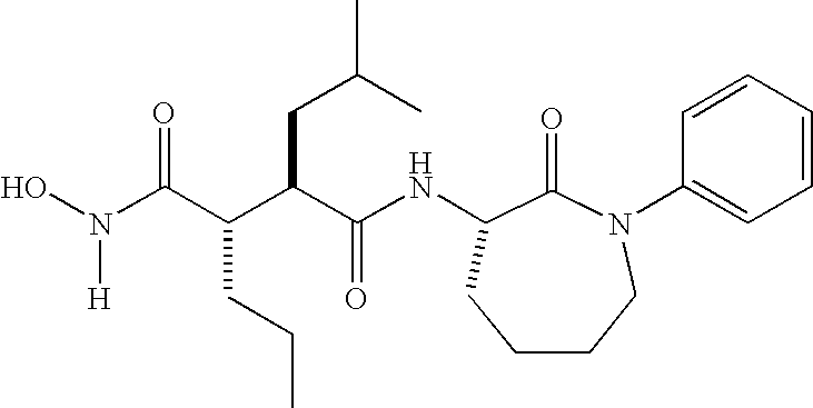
N(C(C(CCC)C(CC(C)C)C(NC1C(=O)N(C2=CC=CC=C2)CCCC1)=O)=O)(O)[H]
